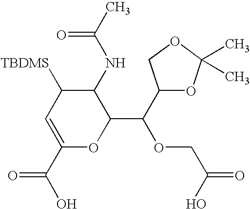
C1(C(O)=O)=CC([TBDMS])C(NC(=O)C)C(C(C2OC(C)(C)OC2)OCC(O)=O)O1
